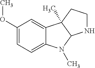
C1(OC)=CC=C2C(=C1)C1(C)C(N2C)NCC1
